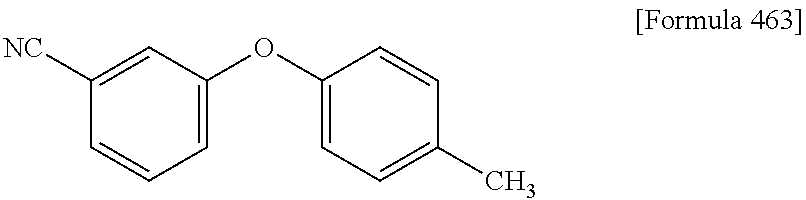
[NC]C1=CC(OC2=CC=C(C)C=C2)=CC=C1
